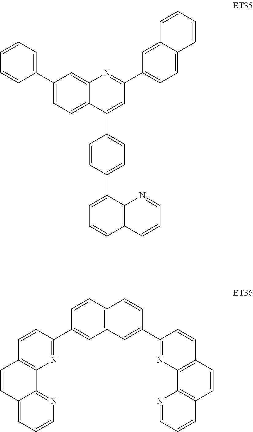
C1=CC(C2=CC(C3=CC=C4C(=C3)C=CC=C4)=NC3=CC(C4=CC=CC=C4)=CC=C23)=CC=C1C1=CC=CC2=C1N=CC=C2.C12=C(C=CC(C3=NC4=C(C=C3)C=CC3=CC=CN=C43)=C1)C=CC(C1=NC3=C(C=C1)C=CC1=C3N=CC=C1)=C2
